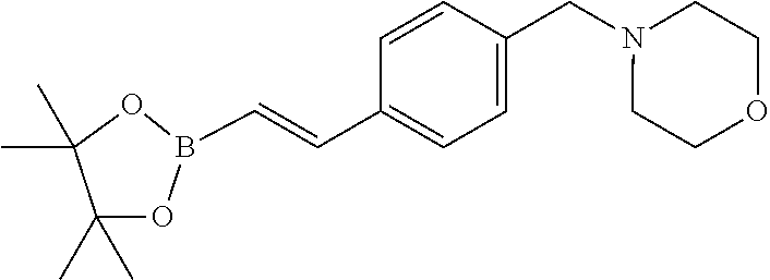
C(=CC1=CC=C(CN2CCOCC2)C=C1)B1OC(C)(C)C(C)(C)O1
